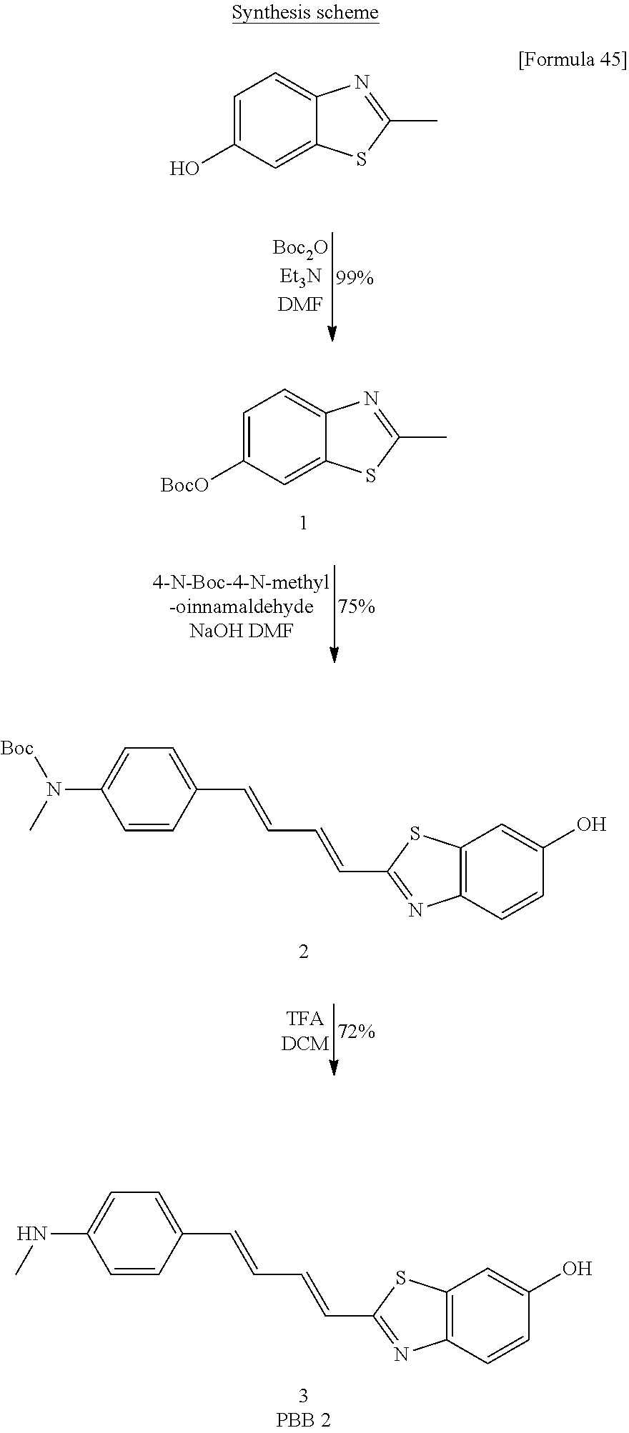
C1=CC(C=CC=CC2=NC3=C(S2)C=C(O)C=C3)=CC=C1NC.C1=C(O)C=C2C(=C1)N=C(C)S2.C1=C([BocO])C=C2C(=C1)N=C(C)S2.C1=CC(C=CC=CC2=NC3=C(S2)C=C(O)C=C3)=CC=C1N(C)[Boc]
